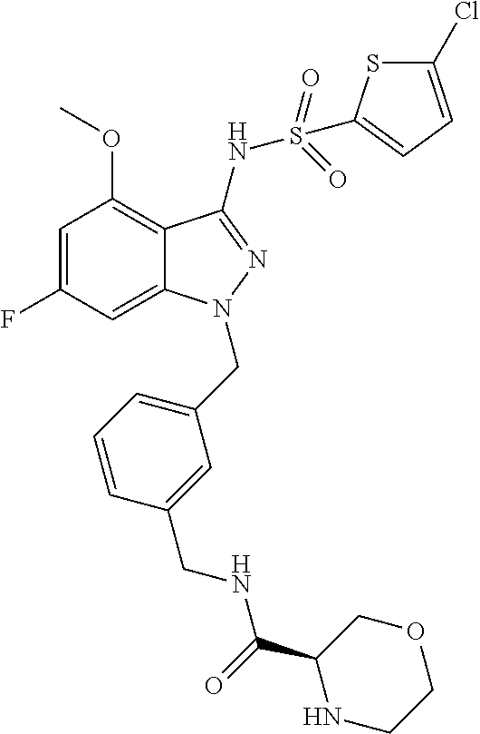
C1=C(F)C=C2C(=C1OC)C(NS(C1=CC=C(Cl)S1)(=O)=O)=NN2CC1=CC=CC(CNC(C2NCCOC2)=O)=C1
